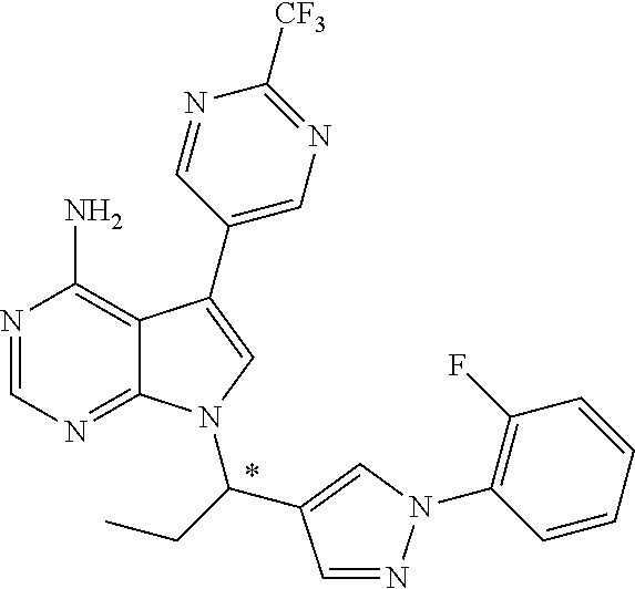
N1=CN=C2C(=C1N)C(C1=CN=C([CF3])N=C1)=CN2C(CC)C1=CN(C2=C(F)C=CC=C2)N=C1
